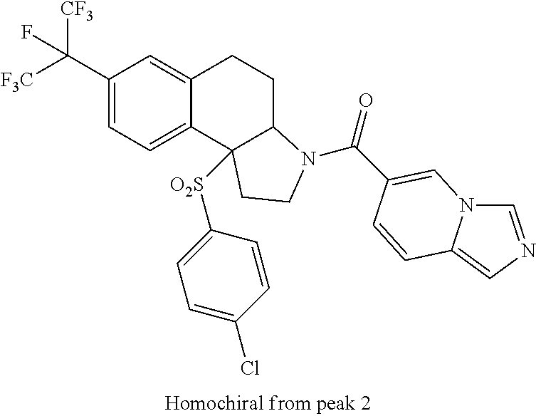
C1(C([CF3])([F3C])F)=CC=C2C(=C1)CCC1C2([O2S]C2=CC=C(Cl)C=C2)CCN1C(=O)C1=CN2C=NC=C2C=C1
